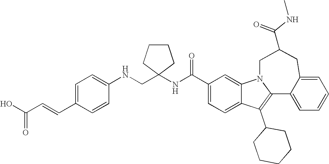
C1(C(NC2(CNC3=CC=C(C=CC(O)=O)C=C3)CCCC2)=O)=CC=C2C(=C1)N1C(=C2C2CCCCC2)C2=CC=CC=C2CC(C(NC)=O)C1
